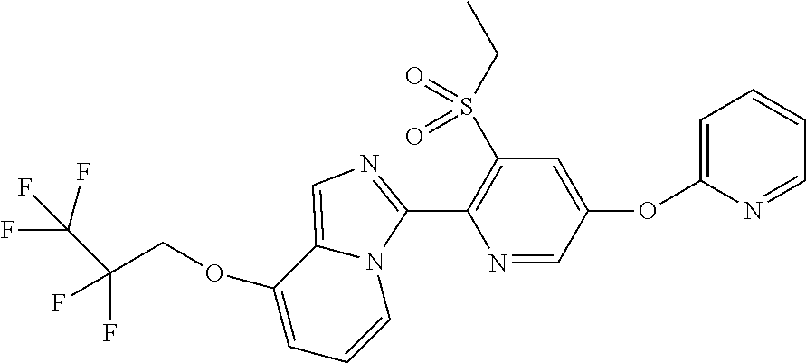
C(COC1=CC=CN2C1=CN=C2C1=C(S(CC)(=O)=O)C=C(OC2=CC=CC=N2)C=N1)(F)(F)C(F)(F)F
